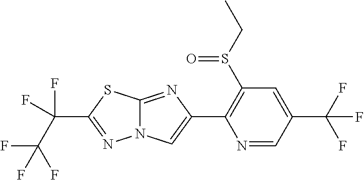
N1=CC(C(F)(F)F)=CC(S(CC)=O)=C1C1=CN2C(=N1)SC(C(F)(F)C(F)(F)F)=N2
